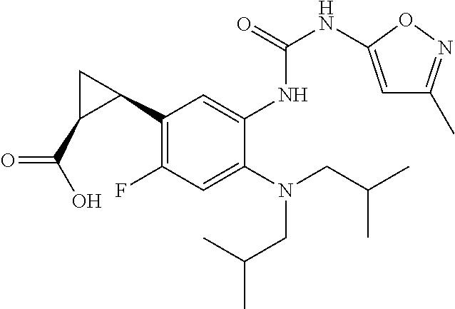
C1(C2CC2C(O)=O)=C(F)C=C(N(CC(C)C)CC(C)C)C(NC(NC2=CC(C)=NO2)=O)=C1
